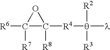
[R6]C1([R7])C([R4][q]([R2])([R3])[l])([R8])O1
